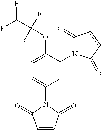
C1=C(OC(C(F)F)(F)F)C(N2C(=O)C=CC2=O)=CC(N2C(=O)C=CC2=O)=C1
